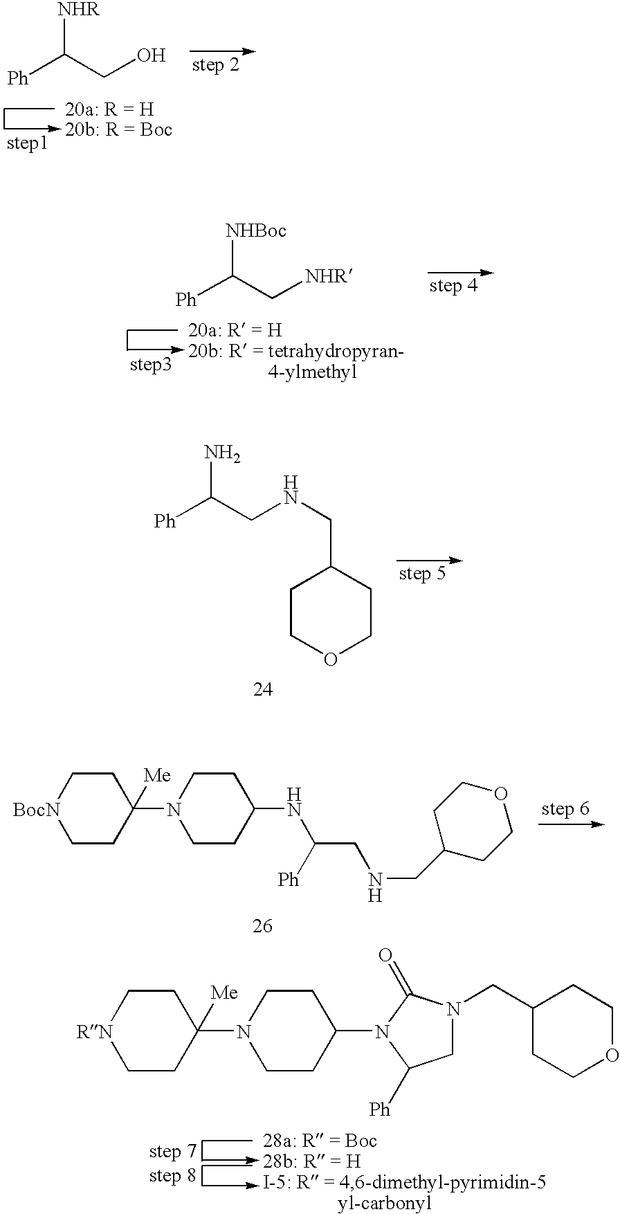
[NHR]C(CO)[Ph].[NHBoc]C(C[NHR])[Ph].NC(CNCC1CCOCC1)[Ph].N1(C2([Me])CC[BocN]CC2)CCC(NC(CNCC2CCOCC2)[Ph])CC1.N1(C2([Me])CC[RN]CC2)CCC(N2C([Ph])CN(CC3CCOCC3)C2=O)CC1
